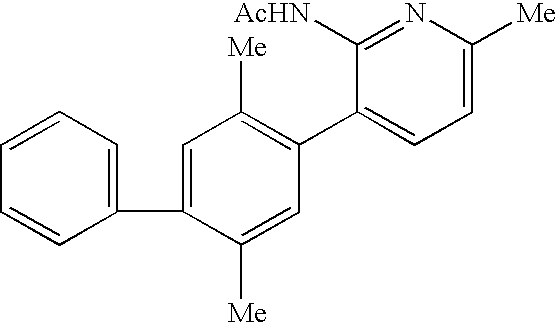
C1=CC(C2=CC([Me])=C(C3=CC=C([Me])N=C3[AcHN])C=C2[Me])=CC=C1
